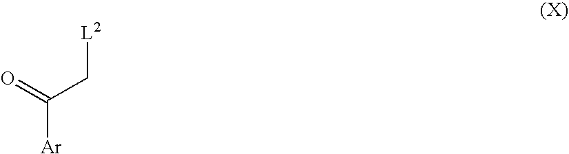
O=C(C[L2])[Ar]
